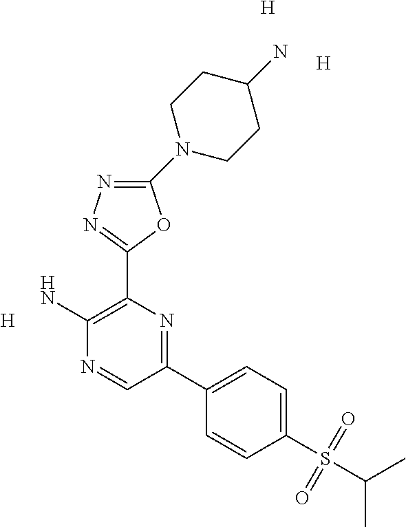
C1(N2CCC(N)CC2)=NN=C(C2=C(N)N=CC(C3=CC=C(S(C(C)C)(=O)=O)C=C3)=N2)O1.[H].[H].[H]
